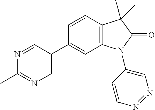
C1(C)=NC=C(C2=CC3=C(C=C2)C(C)(C)C(=O)N3C2=CN=NC=C2)C=N1
